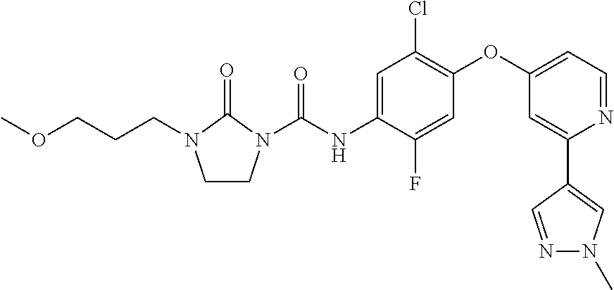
C1=C(NC(=O)N2CCN(CCCOC)C2=O)C(F)=CC(OC2=CC=NC(C3=CN(C)N=C3)=C2)=C1Cl
